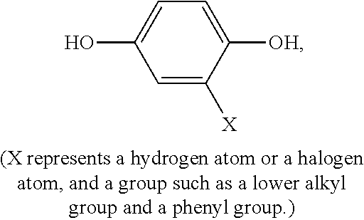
C1=C([X])C([OH])=CC=C1O
